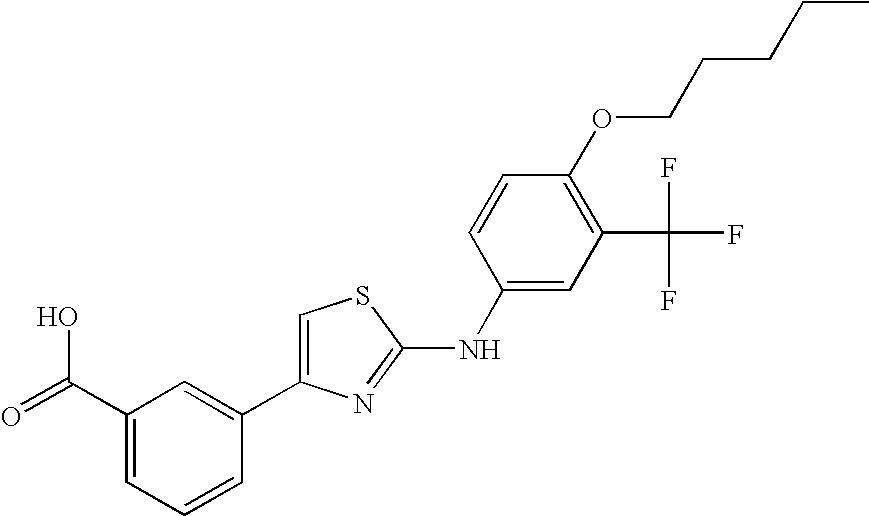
C1(C2=CSC(NC3=CC(C(F)(F)F)=C(OCCCCC)C=C3)=N2)=CC(C(=O)O)=CC=C1
